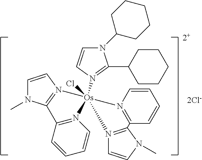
C1CCCCC1C1=N([Os]23(Cl)(N4=C(N(C)C=C4)C4=N2C=CC=C4)N2=C(C=CC=C2)C2=N3C=CN2C)C=CN1C1CCCCC1.[2+].[2Cl-]
